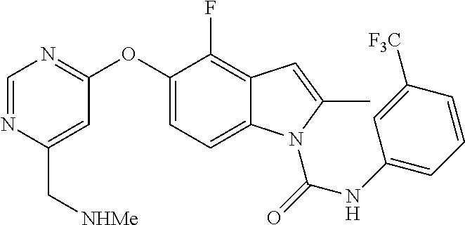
C(C1=CC(OC2=CC=C3C(=C2F)C=C(C)N3C(NC2=CC=CC([F3C])=C2)=O)=NC=N1)[NHMe]
